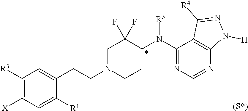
C1([R3])=C([X])C=C([R1])C(CCN2CCC(N(C3=NC=NC4=C3C([R4])=NN4[H])[R5])C(F)(F)C2)=C1.[(S*)]
